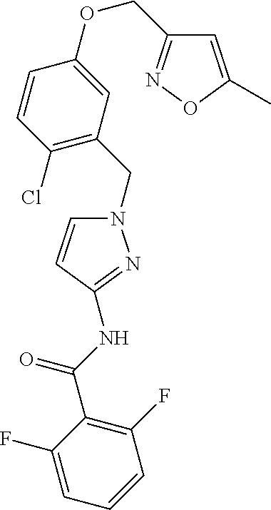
C1=C(C)ON=C1COC1=CC(CN2C=CC(NC(C3=C(F)C=CC=C3F)=O)=N2)=C(Cl)C=C1
